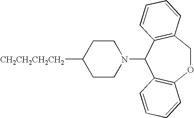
C1CC([CH2CH2CH2CH2])CCN1C1C2=C(COC3=C1C=CC=C3)C=CC=C2
